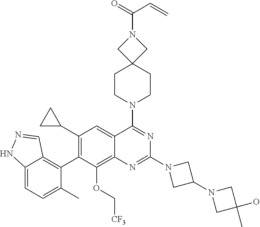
C12=CC=C(C)C(C3=C(C4CC4)C=C4C(=C3OC[CF3])N=C(N3CC(N5CC(O)(C)C5)C3)N=C4N3CCC4(CC3)CN(C(=O)C=C)C4)=C1C=NN2
